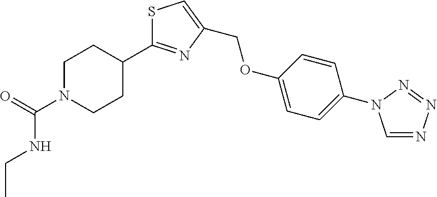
C(OC1=CC=C(N2C=NN=N2)C=C1)C1=CSC(C2CCN(C(=O)NCC)CC2)=N1
